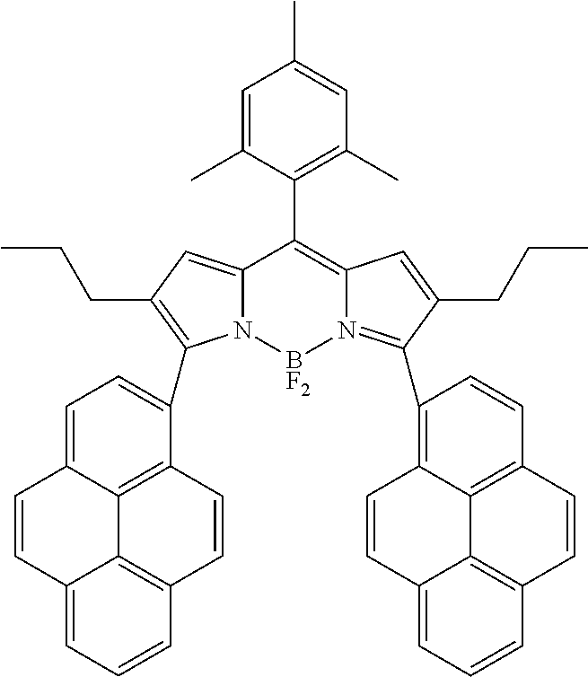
C12=CC(CCC)=C(C3=CC=C4C5=C3C=CC3=C5C(=CC=C3)C=C4)N1[BF2]N1=C(C3=C4C5=C(C=C3)C=CC3=C5C(=CC=C3)C=C4)C(CCC)=CC1=C2C1=C(C)C=C(C)C=C1C
